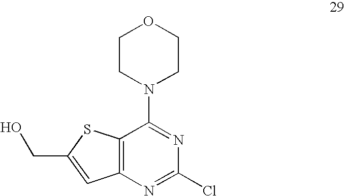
C12=C(N=C(Cl)N=C1N1CCOCC1)C=C(CO)S2
